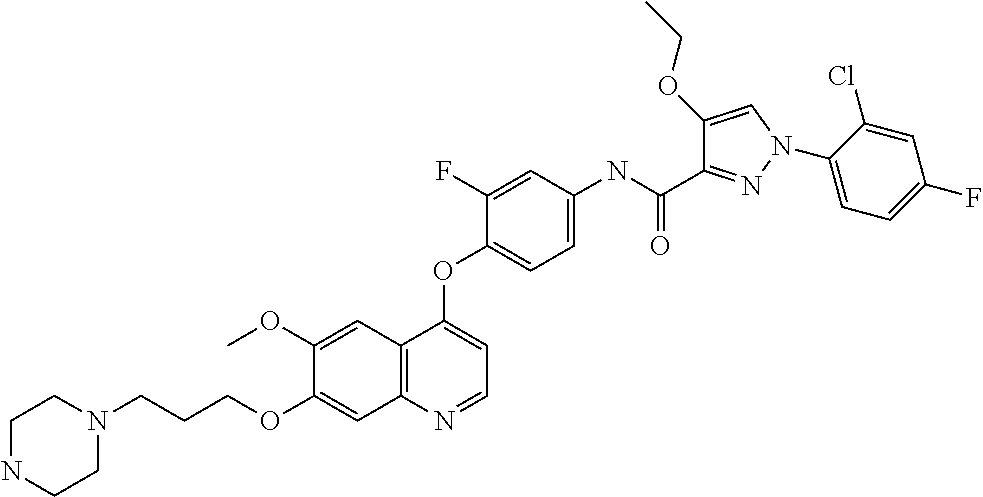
C1(OC)=CC2=C(C=C1OCCCN1CCNCC1)N=CC=C2OC1=CC=C(NC(C2=NN(C3=CC=C(F)C=C3Cl)C=C2OCC)=O)C=C1F
